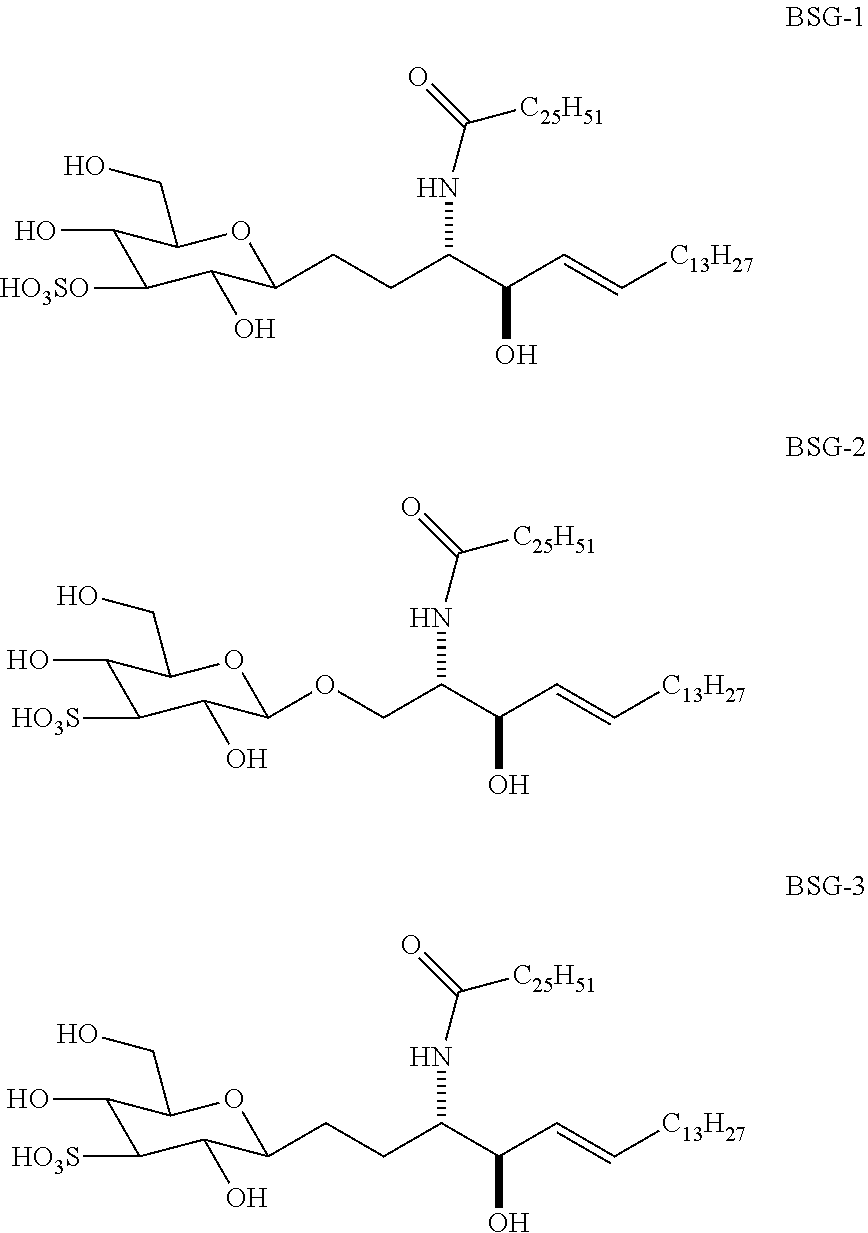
C1(O)C([HO3SO])C(O)C(CCC(C(C=C[C13H27])O)NC(=O)[C25H51])OC1CO.C1(O)C([HO3S])C(O)C(OCC(C(C=C[C13H27])O)NC(=O)[C25H51])OC1CO.C1(O)C([HO3S])C(O)C(CCC(C(C=C[C13H27])O)NC(=O)[C25H51])OC1CO
